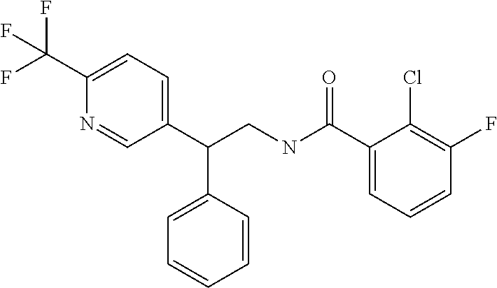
C1(C(NCC(C2=CC=C(C(F)(F)F)N=C2)C2=CC=CC=C2)=O)=CC=CC(F)=C1Cl
